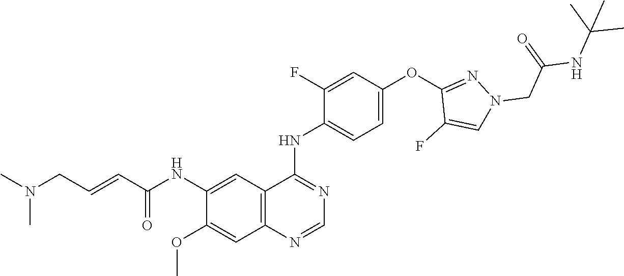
O=C(C=CCN(C)C)NC1=CC2=C(C=C1OC)N=CN=C2NC1=CC=C(OC2=NN(CC(NC(C)(C)C)=O)C=C2F)C=C1F
